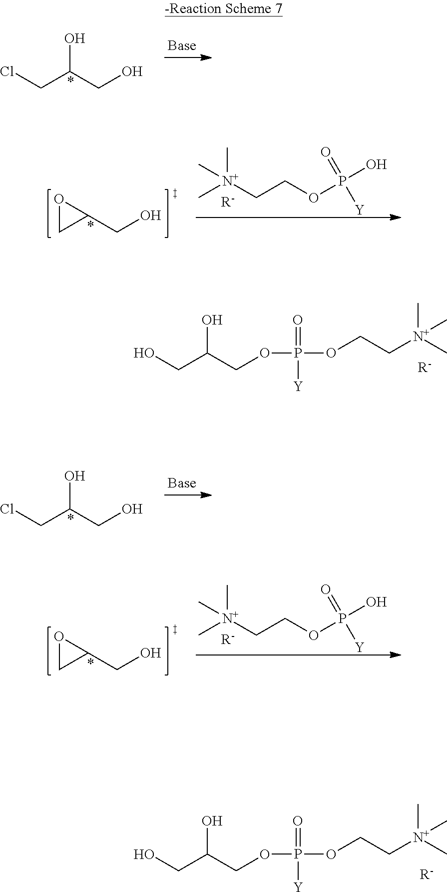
ClCC(CO)O.OCC(COP(OCC[N+](C)(C)C)(=O)[Y])O.[R-].ClCC(CO)O.OCC(COP(OCC[N+](C)(C)C)(=O)[Y])O.[R-].C[N+](CCOP(O)(=O)[Y])(C)C.[R-].O1CC1CO.C[N+](CCOP(O)(=O)[Y])(C)C.[R-].O1CC1CO
